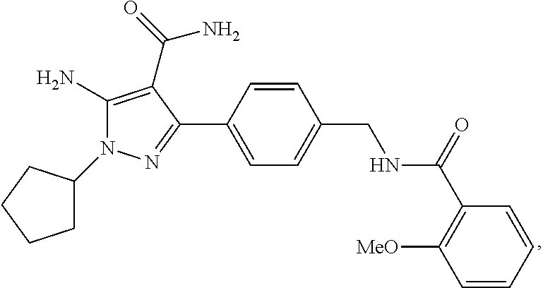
C1=CC(C2=NN(C3CCCC3)C(N)=C2C(=O)N)=CC=C1CNC(C1=C([MeO])C=CC=C1)=O
